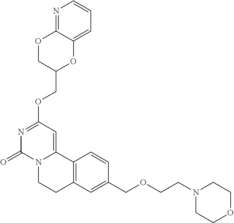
N1=C2C(=CC=C1)OC(COC1=NC(=O)N3C(=C1)C1=C(CC3)C=C(COCCN3CCOCC3)C=C1)CO2
